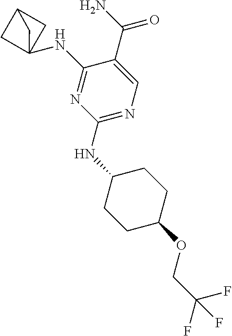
C1(NC23CC(C2)C3)=NC(NC2CCC(OCC(F)(F)F)CC2)=NC=C1C(=O)N
